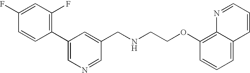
C1(F)=CC(F)=C(C2=CN=CC(CNCCOC3=C4C(=CC=C3)C=CC=N4)=C2)C=C1
